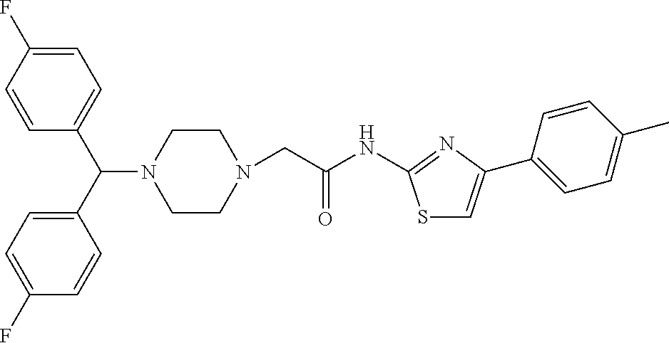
C1CN(CC(NC2=NC(C3=CC=C(C)C=C3)=CS2)=O)CCN1C(C1=CC=C(F)C=C1)C1=CC=C(F)C=C1
